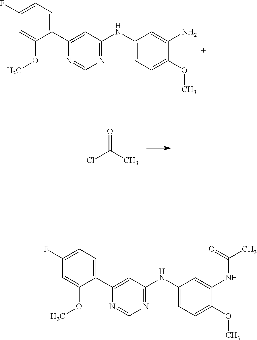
C1(C2=CC(NC3=CC=C(OC)C(N)=C3)=NC=N2)=CC=C(F)C=C1OC.ClC(C)=O.C1(C2=CC(NC3=CC=C(OC)C(NC(=O)C)=C3)=NC=N2)=CC=C(F)C=C1OC
